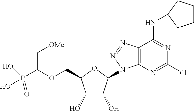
C(OCC1C(O)C(O)C(N2C3=C(N=N2)C(NC2CCCC2)=NC(Cl)=N3)O1)(P(O)(=O)O)C[OMe]
